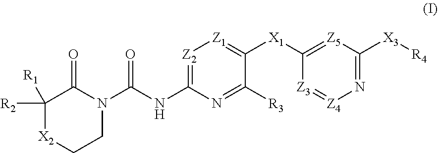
C1([R3])=NC(NC(=O)N2CC[X2]C([R2])([R1])C2=O)=[Z2][Z1]=C1[X1]C1=[Z5]C([X3][R4])=N[Z4]=[Z3]1
